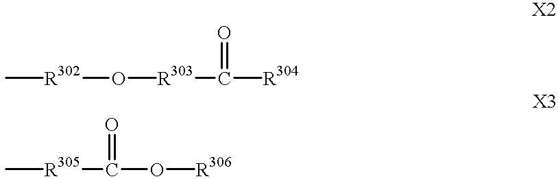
C[R302]O[R303]C([R304])=O.C[R305]C(O[R306])=O
